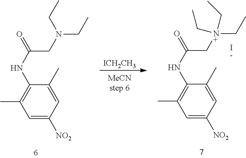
C1=C([NO2])C=C(C)C(NC(CN(CC)CC)=O)=C1C.[ICH2CH3].C1=C([NO2])C=C(C)C(NC(C[N+](CC)(CC)CC)=O)=C1C.I
